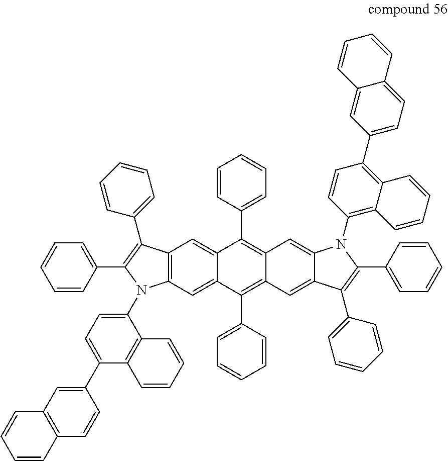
C12=C(C=C3C(=C1)C(C1=CC=CC=C1)=C1C(=C3C3=CC=CC=C3)C=C3C(=C1)N(C1=C4C(=C(C5=CC=C6C(=C5)C=CC=C6)C=C1)C=CC=C4)C(C1=CC=CC=C1)=C3C1=CC=CC=C1)N(C1=CC=C(C3=CC4=C(C=C3)C=CC=C4)C3=C1C=CC=C3)C(C1=CC=CC=C1)=C2C1=CC=CC=C1
